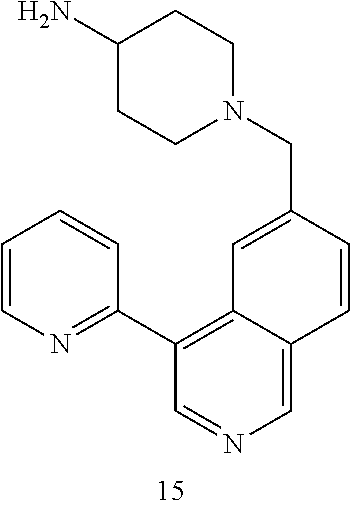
C1(N)CCN(CC2=CC3=C(C4=NC=CC=C4)C=NC=C3C=C2)CC1
